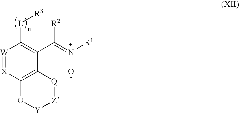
[W]1=[X]C2=C(C(C(=N([R1])O)[R2])=C1[L][R3])[Q][Z][Y]O2
